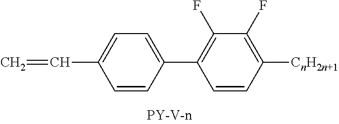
C1(C=C)=CC=C(C2=C(F)C(F)=C([CnH2n+1])C=C2)C=C1
